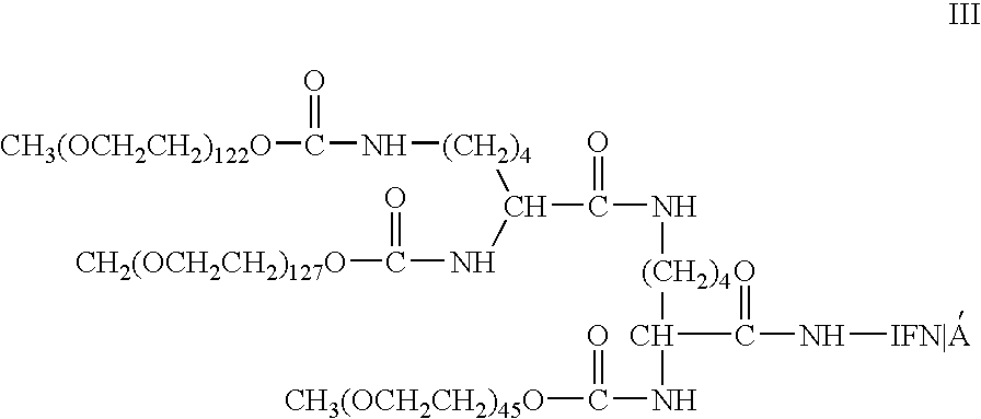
[CH3(OCH2CH2)122O]C(=O)N[(CH2)4]C(NC([CH2(OCH2CH2)127O])=O)C(=O)N[(CH2)4]C(NC(=O)[CH3(OCH2CH2)45O])C(=O)N[IFN|A]
